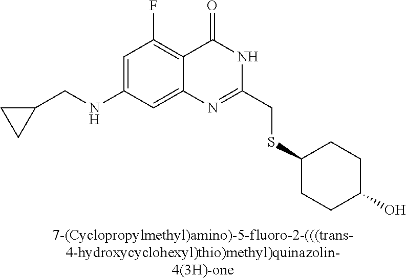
[7-(Cyclopropylmethyl)amino)-5-fluoro-2-(((trans-4-hydroxycyclohexyl)thio)methyl)quinazolin-4(3H)-one].C1(NCC2CC2)=CC(F)=C2C(=C1)N=C(CSC1CCC(O)CC1)NC2=O
